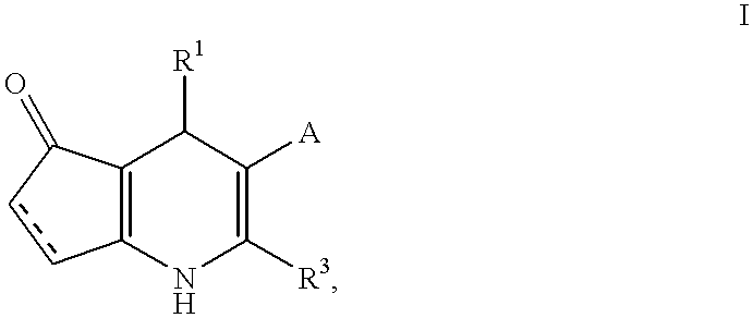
C12=C(NC([R3])=C([A])C1[R1])ccC2=O
